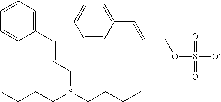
C(CC[S+](CCCC)CC=CC1=CC=CC=C1)C.C1=CC(C=CCOS([O-])(=O)=O)=CC=C1
